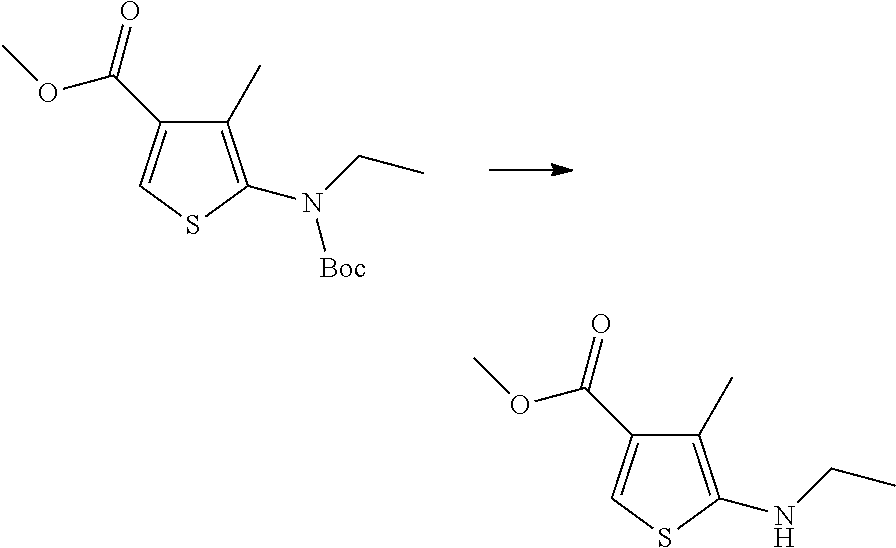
C1(C)=C(N(CC)[Boc])SC=C1C(OC)=O.C1(C)=C(NCC)SC=C1C(OC)=O
